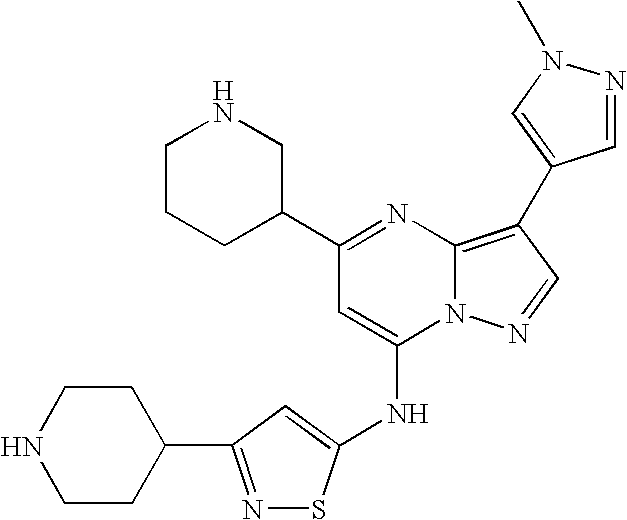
C1(C2CNCCC2)=NC2=C(C3=CN(C)N=C3)C=NN2C(NC2=CC(C3CCNCC3)=NS2)=C1
